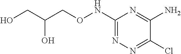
C1(NOCC(CO)O)=NN=C(Cl)C(N)=N1
